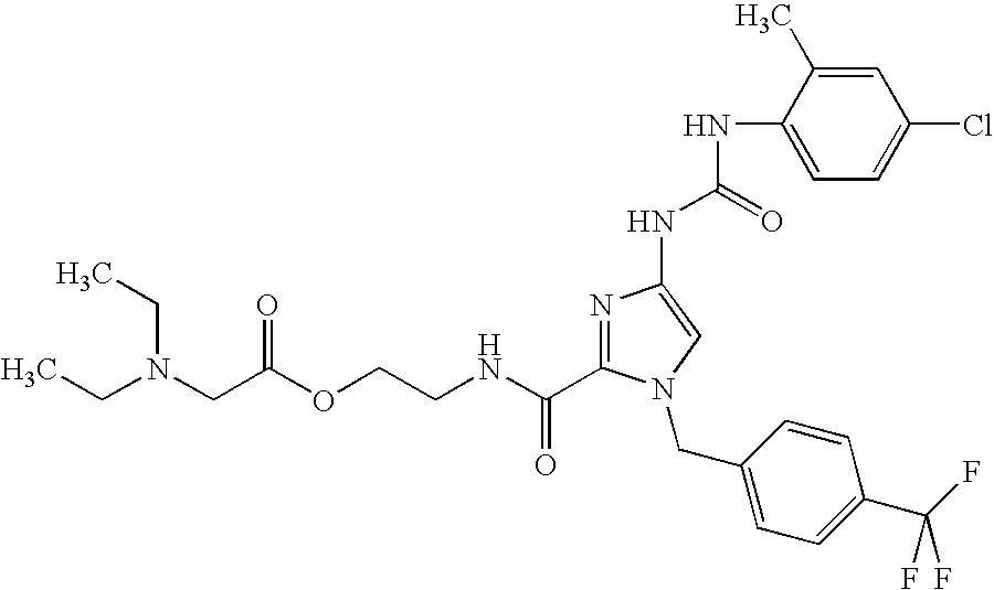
N1=C(C(NCCOC(CN(CC)CC)=O)=O)N(CC2=CC=C(C(F)(F)F)C=C2)C=C1NC(NC1=CC=C(Cl)C=C1C)=O
